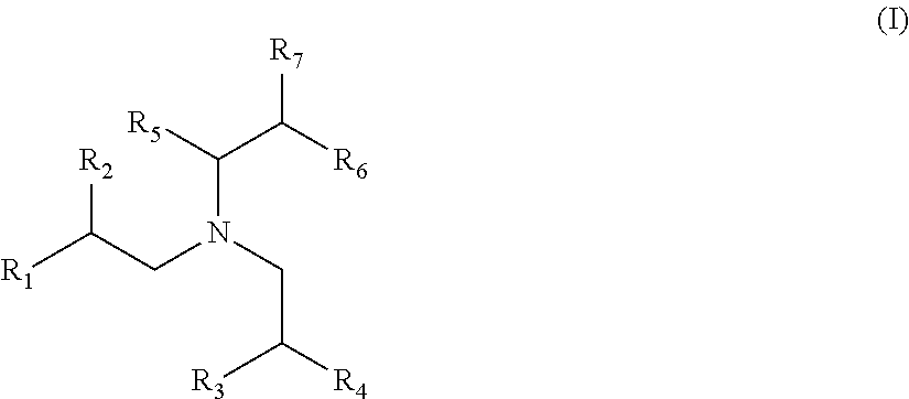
[R1]C(CN(CC([R4])[R3])C(C([R7])[R6])[R5])[R2]
